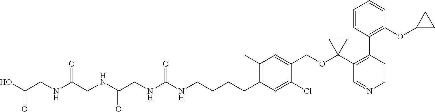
OC(CNC(CNC(CNC(NCCCCC1=C(C)C=C(COC2(C3=C(C4=C(OC5CC5)C=CC=C4)C=CN=C3)CC2)C(Cl)=C1)=O)=O)=O)=O
